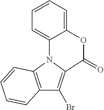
C12=C(N3C(=C1Br)C(=O)OC1=CC=CC=C31)C=CC=C2
